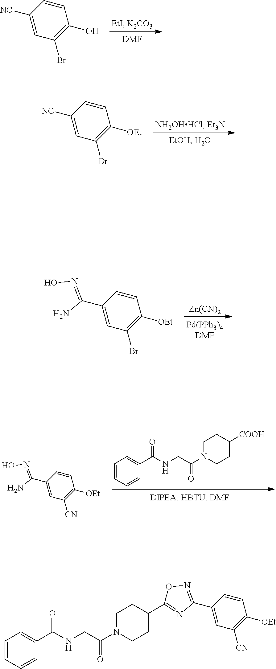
[DMF].[NC]C1=CC(Br)=C(O)C=C1.[NC]C1=CC(Br)=C([OEt])C=C1.C1CN(C(CNC(C2=CC=CC=C2)=O)=O)CCC1[COOH].ON=C(N)C1=CC([CN])=C([OEt])C=C1.ON=C(N)C1=CC(Br)=C([OEt])C=C1.[Zn(CN)2].O1N=C(C2=CC([CN])=C([OEt])C=C2)N=C1C1CCN(C(CNC(C2=CC=CC=C2)=O)=O)CC1
